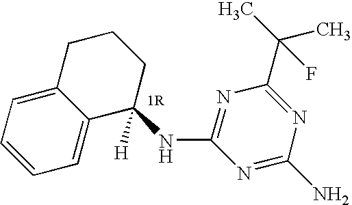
C1=CC=C2C(=C1)C(NC1=NC(C(C)(C)F)=NC(N)=N1)([H])CCC2
